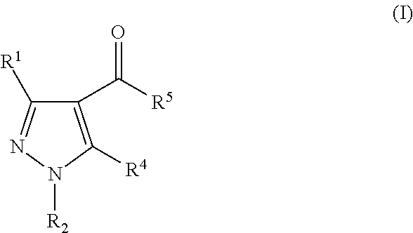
C1(C([R5])=O)=C([R4])N([R2])N=C1[R1]
